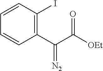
C1(C(C([OEt])=O)=[N2])=C(I)C=CC=C1
